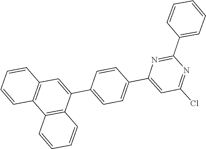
C1=CC(C2=NC(C3=CC=C(C4=CC5=C(C6=C4C=CC=C6)C=CC=C5)C=C3)=CC(Cl)=N2)=CC=C1
